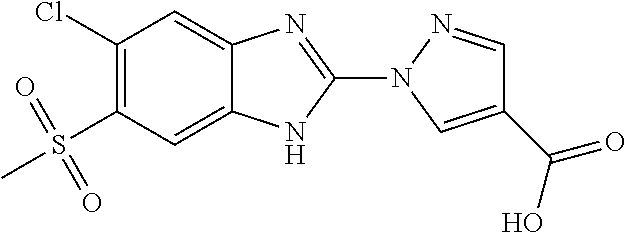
C1=C2C(=CC(Cl)=C1S(=O)(C)=O)N=C(N1C=C(C(O)=O)C=N1)N2
